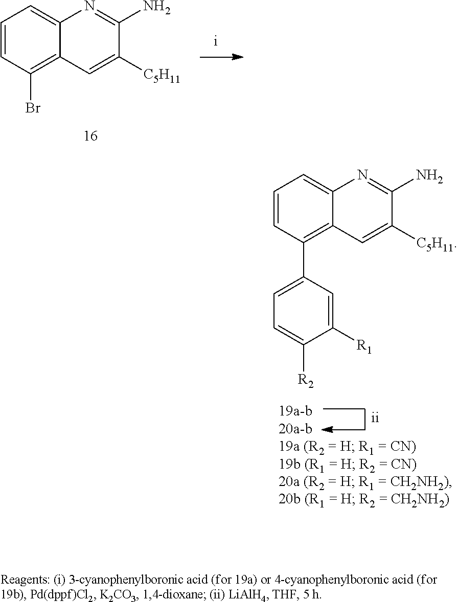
C1=CC(Br)=C2C(=C1)N=C(N)C([C5H11])=C2.C1=CC(C2=CC=C([R2])C([R1])=C2)=C2C(=C1)N=C(N)C([C5H11])=C2
